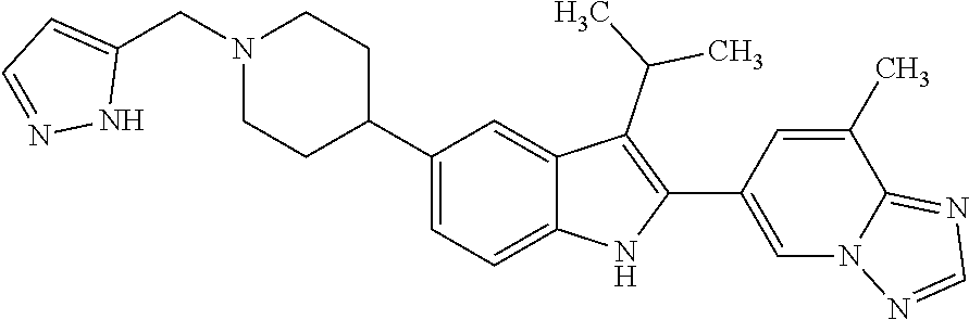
C1N(CC2=CC=NN2)CCC(C2=CC=C3C(=C2)C(C(C)C)=C(C2=CN4C(=NC=N4)C(C)=C2)N3)C1
